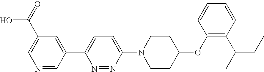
N1=CC(C2=CC=C(N3CCC(OC4=C(C(C)CC)C=CC=C4)CC3)N=N2)=CC(C(O)=O)=C1
